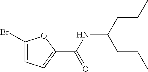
C1=C(Br)OC(C(NC(CCC)CCC)=O)=C1
